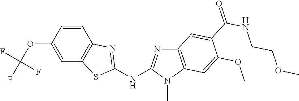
O(C1=CC2=C(C=C1)N=C(NC1=NC3=C(N1C)C=C(OC)C(C(NCCOC)=O)=C3)S2)C(F)(F)F
